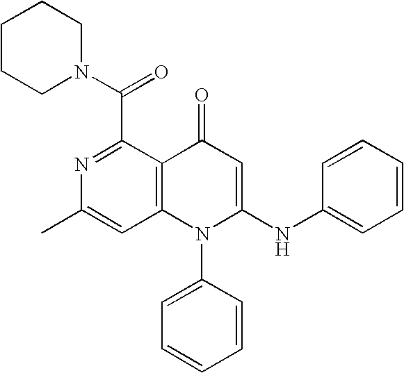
N1=C(C(N2CCCCC2)=O)C2=C(C=C1C)N(C1=CC=CC=C1)C(NC1=CC=CC=C1)=CC2=O
